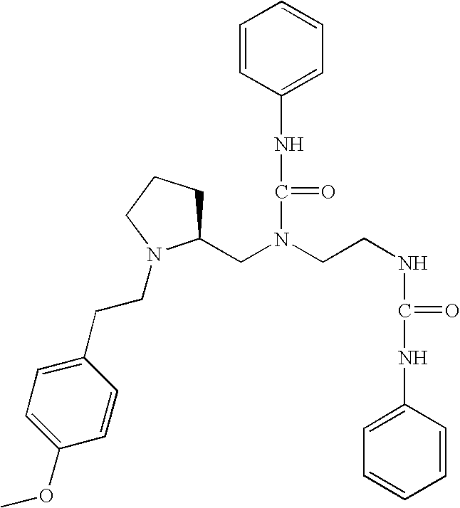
C(N(C(NC1=CC=CC=C1)=O)CCNC(NC1=CC=CC=C1)=O)C1CCCN1CCC1=CC=C(OC)C=C1
